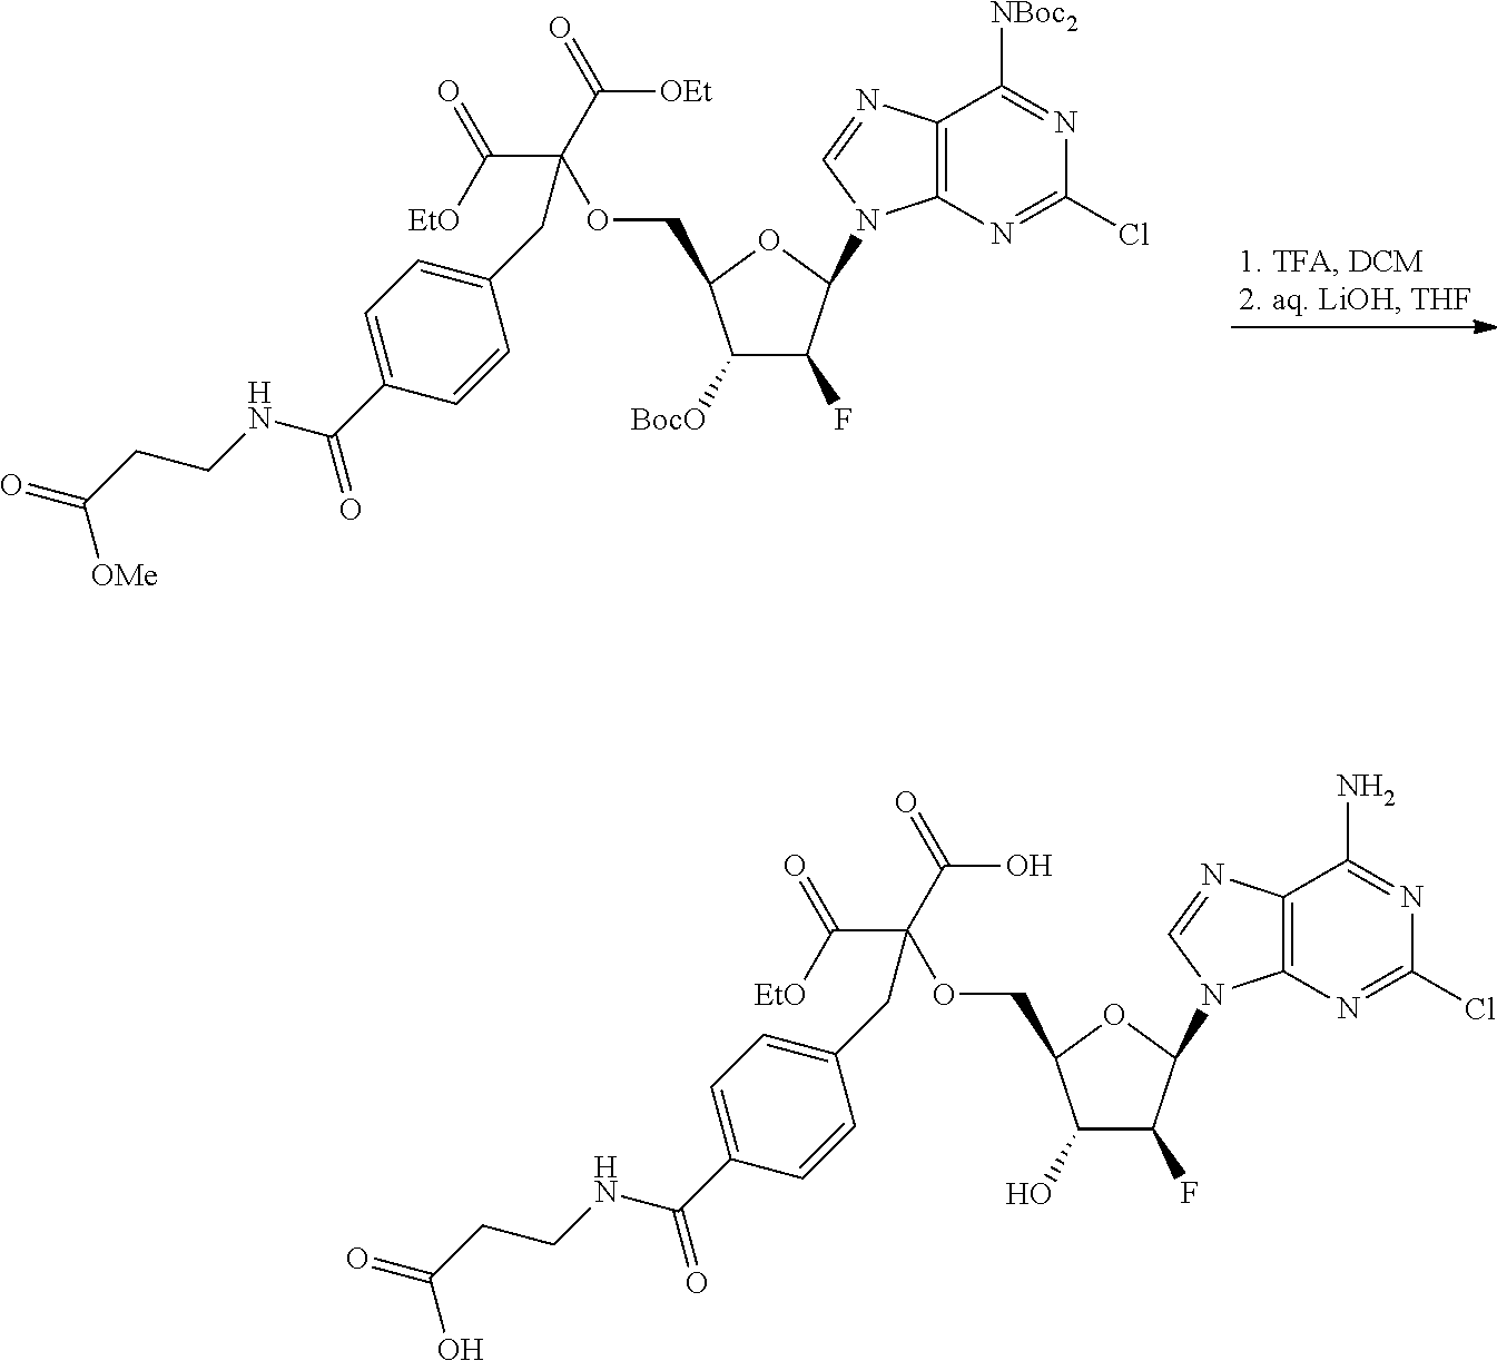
C12=C(N=C(Cl)N=C1[NBoc2])N(C1C(F)C([BocO])C(COC(C([EtO])=O)(C([OEt])=O)CC3=CC=C(C(NCCC(=O)[OMe])=O)C=C3)O1)C=N2.C12=C(N=C(Cl)N=C1N)N(C1C(F)C(O)C(COC(C([EtO])=O)(C(O)=O)CC3=CC=C(C(NCCC(=O)O)=O)C=C3)O1)C=N2
